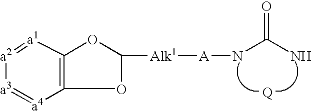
C12=C([a1]=[a2][a3]=[a4]1)OC([Alk1][A]NC(N)=O)O2
